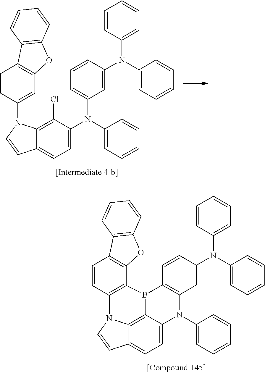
C12=C3C4=CC=C1C=CN2C1=C(B3C2=C(N4C3=CC=CC=C3)C=C(N(C3=CC=CC=C3)C3=CC=CC=C3)C=C2)C2=C(C=C1)C1=C(O2)C=CC=C1.C12=C(Cl)C(N(C3=CC=CC=C3)C3=CC=CC(N(C4=CC=CC=C4)C4=CC=CC=C4)=C3)=CC=C1C=CN2C1=CC2=C(C=C1)C1=C(O2)C=CC=C1
